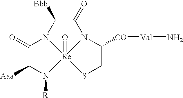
C1([Bbb])C(=O)N2C([CO][Val]N)CS[Re]23(=O)N1C(=O)C([Aaa])N3[R]
